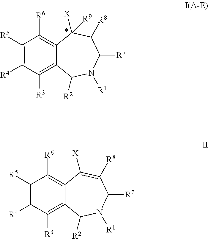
C1([R5])=C([R4])C([R3])=C2C(=C1[R6])C([X])([R9])C([R8])C([R7])N([R1])C2[R2].C1([R5])=C([R4])C([R3])=C2C(=C1[R6])C([X])=C([R8])C([R7])N([R1])C2[R2]
